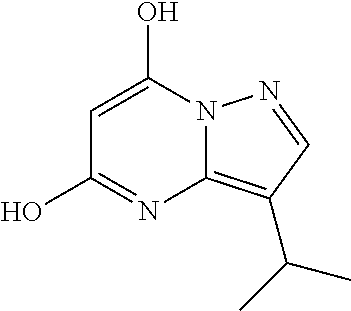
C1=C(O)N2C(=C(C(C)C)C=N2)N=C1O
